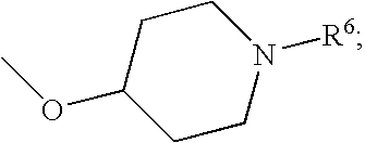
C1N([R6])CCC(OC)C1
